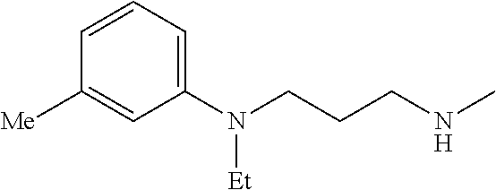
C1(N(CCCNC)[Et])=CC=CC([Me])=C1
